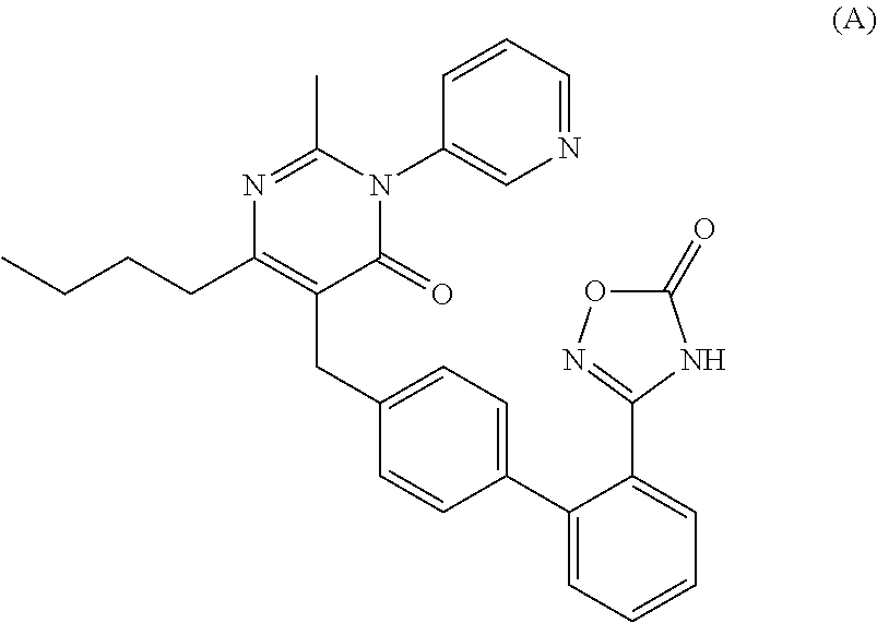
C1(C2=CC=C(CC3=C(CCCC)N=C(C)N(C4=CN=CC=C4)C3=O)C=C2)=CC=CC=C1C1=NOC(=O)N1
